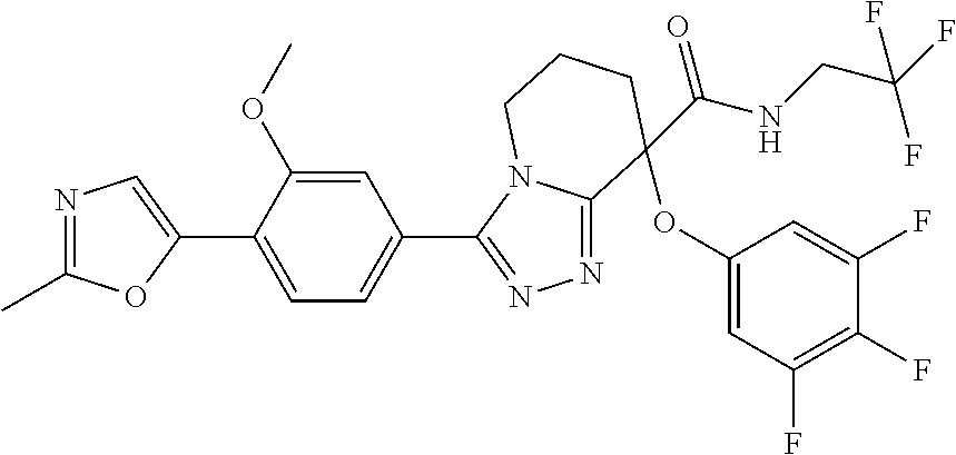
N1=C(C)OC(C2=CC=C(C3=NN=C4N3CCCC4(OC3=CC(F)=C(F)C(F)=C3)C(=O)NCC(F)(F)F)C=C2OC)=C1
